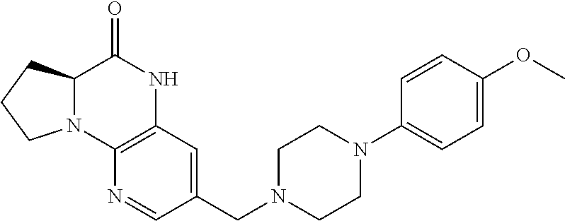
C12N(C3=C(NC1=O)C=C(CN1CCN(C4=CC=C(OC)C=C4)CC1)C=N3)CCC2
